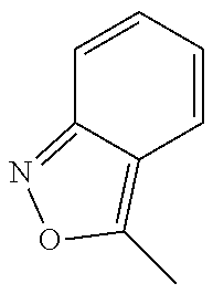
C1=CC=CC2=C(C)ON=C12
